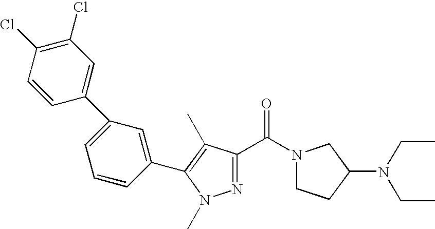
N1(C)N=C(C(=O)N2CCC(N(CC)CC)C2)C(C)=C1C1=CC(C2=CC(Cl)=C(Cl)C=C2)=CC=C1
